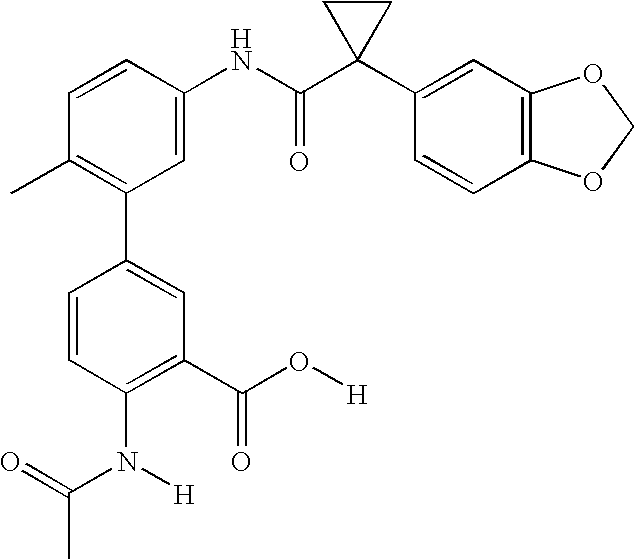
C1(NC(C2(C3=CC4=C(C=C3)OCO4)CC2)=O)=CC(C2=CC(C(O[H])=O)=C(N([H])C(=O)C)C=C2)=C(C)C=C1
